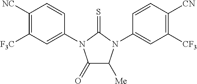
C1(=O)C([Me])N(C2=CC([CF3])=C([CN])C=C2)C(=S)N1C1=CC([F3C])=C([NC])C=C1
